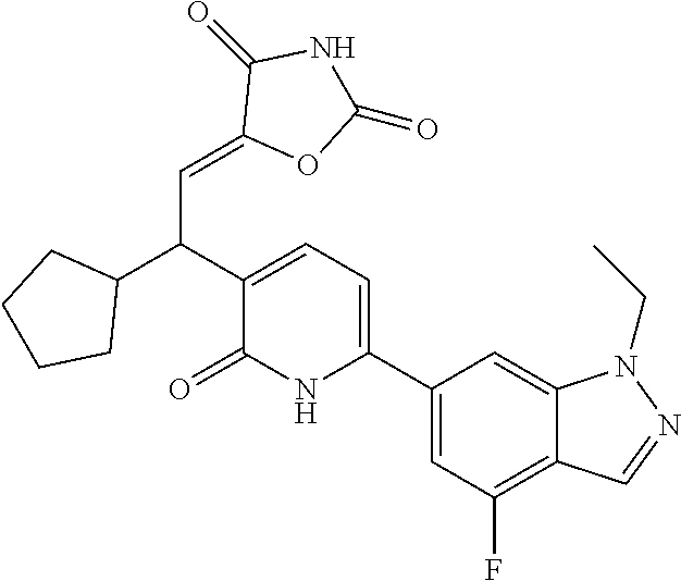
C1(C2=CC=C(C(C3CCCC3)C=C3OC(=O)NC3=O)C(=O)N2)=CC(F)=C2C(=C1)N(CC)N=C2
